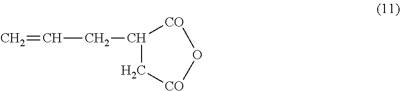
C=CCC1C[CO]O[CO]1
